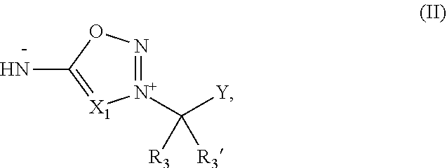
[N+]1(C([Y])([R3])[R3])=NOC(N)=[X1]1
